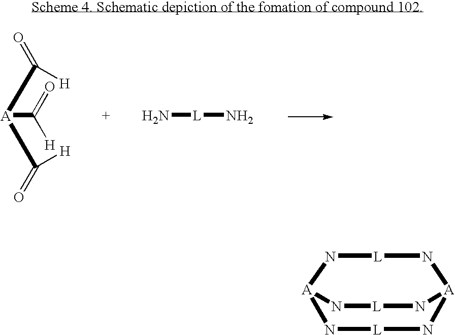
[A](C(=O)[H])(C([H])=O)C(=O)[H].N[L]N.N1[L]N[A]2N[L]N[A]1N[L]N2
